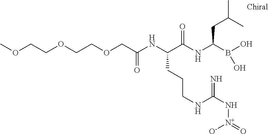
C(C(NC(C(NC(B(O)O)CC(C)C)=O)CCCNC(=N)N[N+]([O-])=O)=O)OCCOCCOC
